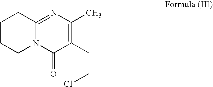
C1CCN2C(=NC(C)=C(CCCl)C2=O)C1
